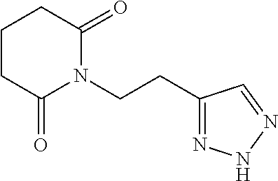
C(CN1C(=O)CCCC1=O)C1=NNN=C1
